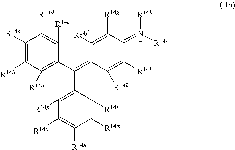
C1([R14p])=C(C(=C2C([R14f])=C([R14g])C(=N([R14h])[R14i])C([R14j])=C2[R14k])C2=C([R14a])C([R14b])=C([R14c])C([R14d])=C2[R14e])C([R14l])=C([R14m])C([R14n])=C1[R14o]
